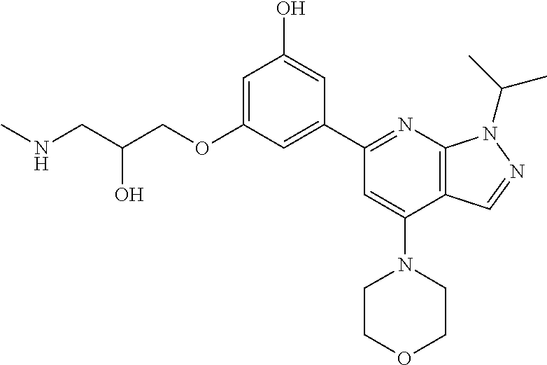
C(O)(CNC)COC1=CC(O)=CC(C2=NC3=C(C(N4CCOCC4)=C2)C=NN3C(C)C)=C1
